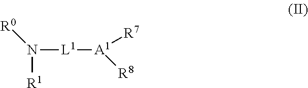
N([L1][A1]([R7])[R8])([R1])[R0]
